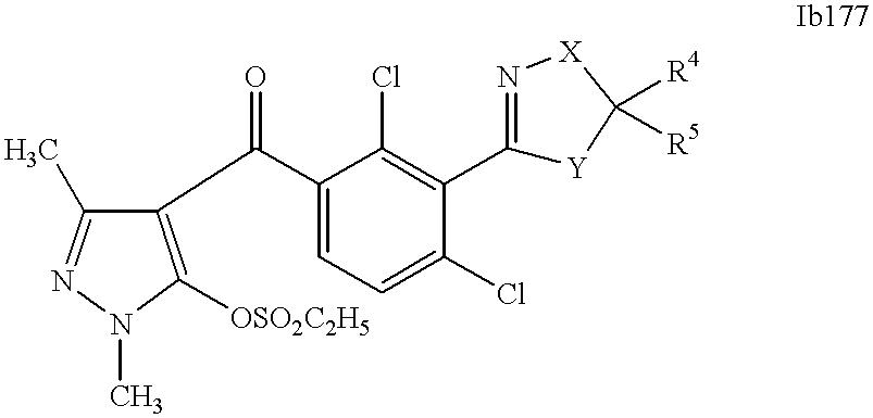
C1(C)=NN(C)C([OSO2C2H5])=C1C(=O)C1=CC=C(Cl)C(C2=N[X]C([R4])([R5])[Y]2)=C1Cl
